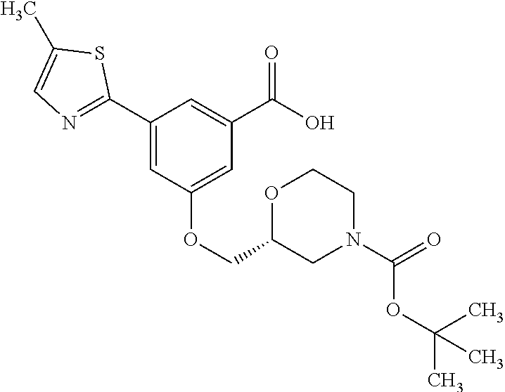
C1(C2=NC=C(C)S2)=CC(OCC2OCCN(C(=O)OC(C)(C)C)C2)=CC(C(O)=O)=C1
